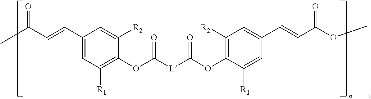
O=C(C)C=CC1=CC([R1])=C(OC([L]C(OC2=C([R2])C=C(C=CC(OC)=O)C=C2[R1])=O)=O)C([R2])=C1
